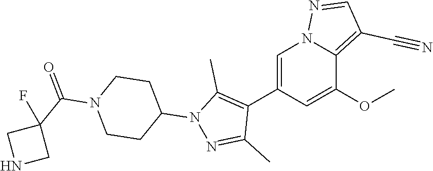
C1(C2=C(C)N(C3CCN(C(=O)C4(F)CNC4)CC3)N=C2C)=CN2C(=C(C#N)C=N2)C(OC)=C1
